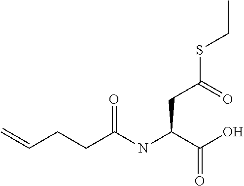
C=CCCC(NC(C(O)=O)CC(SCC)=O)=O
